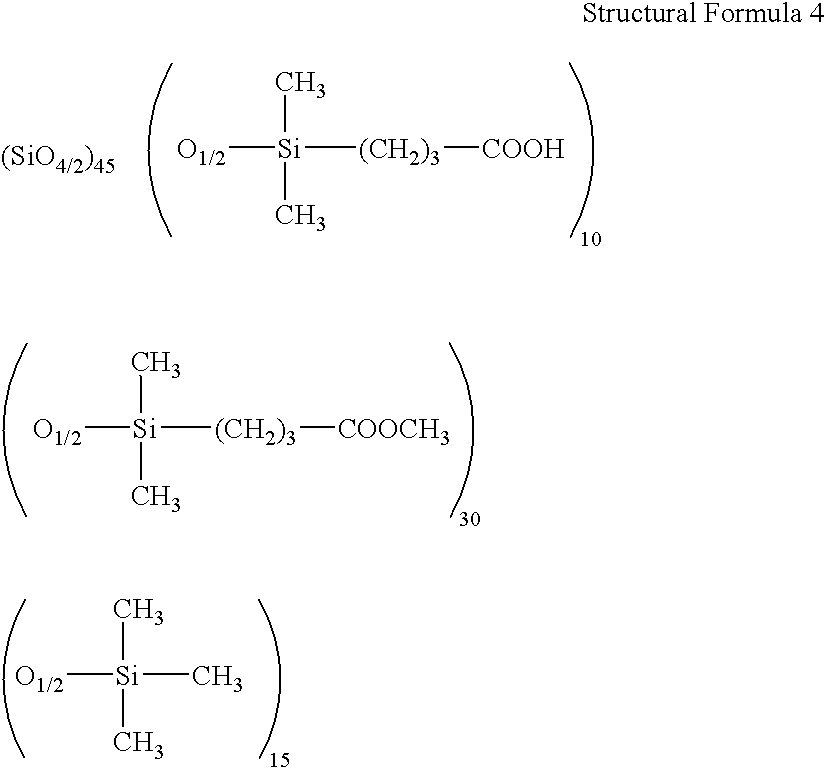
[O1/2][Si]([(CH2)3][COOH])(C)C.[O1/2][Si]([(CH2)3][COOCH3])(C)C.[O1/2][Si](C)(C)C
